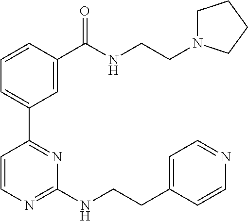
C1=CC(C(NCCN2CCCC2)=O)=CC(C2=NC(NCCC3=CC=NC=C3)=NC=C2)=C1
